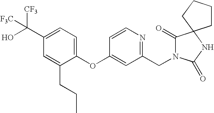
C1(OC2=CC(CN3C(=O)C4(NC3=O)CCCC4)=NC=C2)=CC=C(C(O)([CF3])[F3C])C=C1CCC
